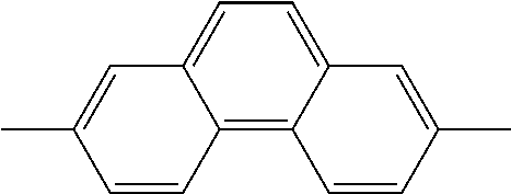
C12=C3C(=CC=C1C=C(C)C=C2)C=C(C)C=C3
